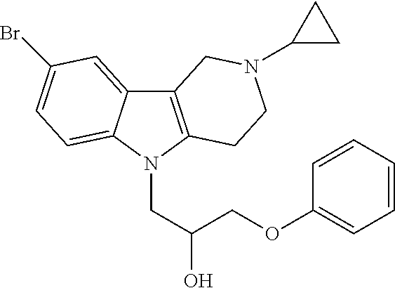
C12=C(N(CC(O)COC3=CC=CC=C3)C3=CC=C(Br)C=C13)CCN(C1CC1)C2
